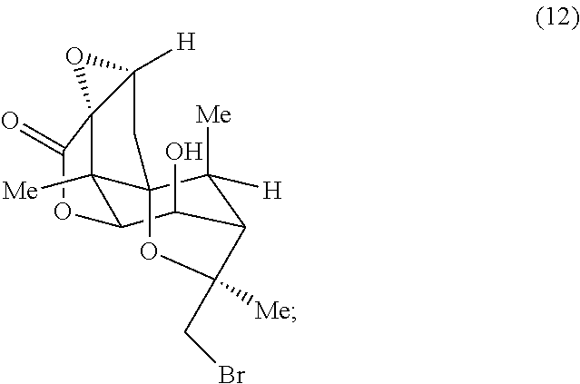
C12([Me])C3C(O)C4C([H])([Me])C1(CC1([H])C2(C(=O)O3)O1)OC4(CBr)[Me]
